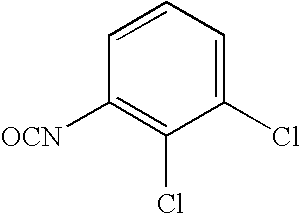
C1(Cl)=CC=CC([OCN])=C1Cl
